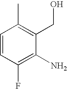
C1=CC(F)=C(N)C(CO)=C1C
